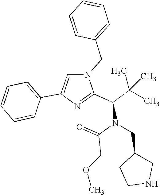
N1(CC2=CC=CC=C2)C=C(C2=CC=CC=C2)N=C1C(C(C)(C)C)N(C(COC)=O)CC1CCNC1
